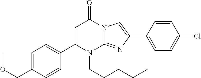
C1(C2=CC=C(COC)C=C2)=CC(=O)N2C(=NC(C3=CC=C(Cl)C=C3)=C2)N1CCCCC
